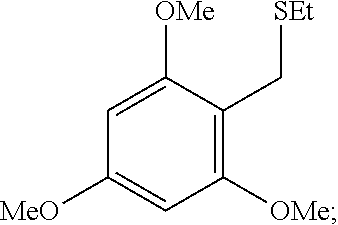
C1([MeO])=CC([OMe])=C(C[SEt])C([OMe])=C1
